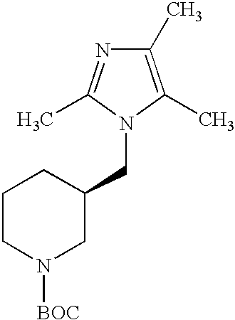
C1(C)=C(C)N(CC2CCCN([BOC])C2)C(C)=N1
